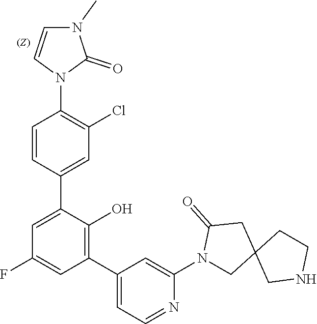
N1(C2=CC(C3=C(O)C(C4=CC(Cl)=C(N5C=CN(C)C5=O)C=C4)=CC(F)=C3)=CC=N2)CC2(CC1=O)CNCC2
